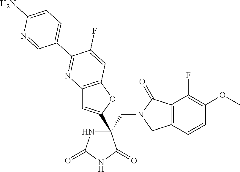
C(C1(C2=CC3=C(O2)C=C(F)C(C2=CC=C(N)N=C2)=N3)NC(=O)NC1=O)N1CC2=C(C1=O)C(F)=C(OC)C=C2
